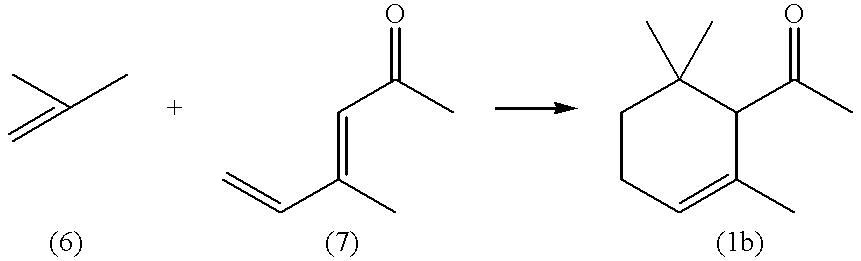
CC(C)=C.C(=C(C)C=C)C(C)=O.C1CC=C(C)C(C(C)=O)C1(C)C
